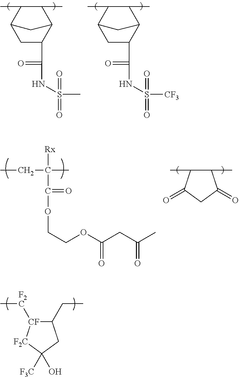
C1(CC)[CF]([F2C]C)[F2C]C([F3C])(O)C1.C1C(C(=O)NS(C)(=O)=O)C2C(C)C(C)C1C2.C1C(C(=O)NS([CF3])(=O)=O)C2C(C)C(C)C1C2.CCC(C)([Rx])C(OCCOC(CC(C)=O)=O)=O.C1(C)C(C)C(=O)CC1=O
